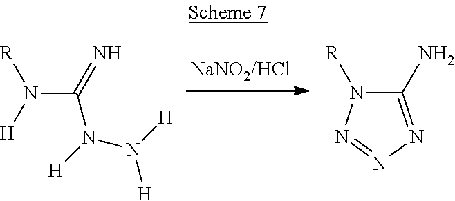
N(C(=N)N([H])N([H])[H])([R])[H].C1(N)=NN=NN1[R]
